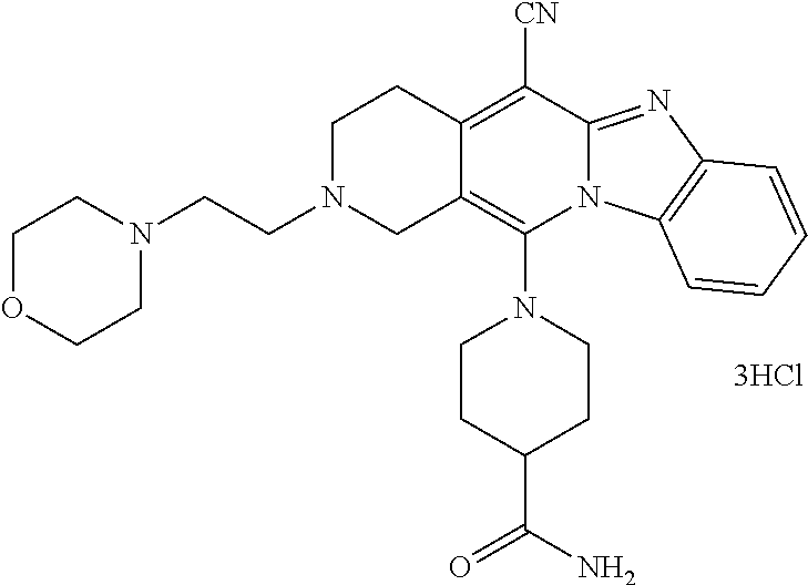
[3HCl].N1(C2=C3C(=C([CN])C4=NC5=C(N24)C=CC=C5)CCN(CCN2CCOCC2)C3)CCC(C(=O)N)CC1
